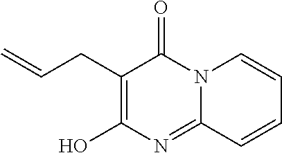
C1(CC=C)=C(O)N=C2N(C1=O)C=CC=C2
